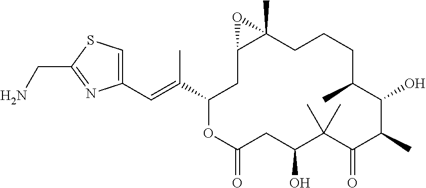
C1(C=C(C2OC(=O)CC(O)C(C)(C)C(=O)C(C)C(O)C(C)CCCC3(C)C(C2)O3)C)=CSC(CN)=N1
